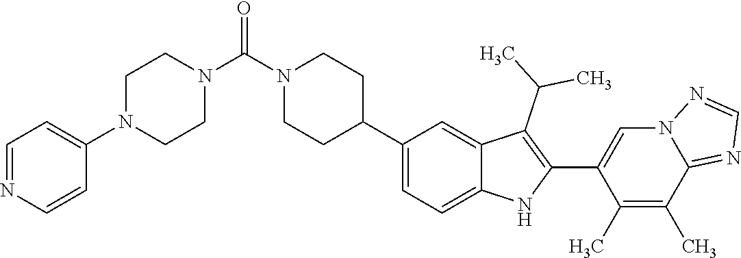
N1(C(N2CCN(C3=CC=NC=C3)CC2)=O)CCC(C2=CC=C3C(=C2)C(C(C)C)=C(C2=CN4C(=NC=N4)C(C)=C2C)N3)CC1
